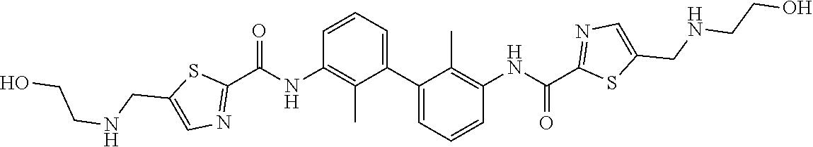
C1=C(CNCCO)SC(C(NC2=C(C)C(C3=CC=CC(NC(=O)C4=NC=C(CNCCO)S4)=C3C)=CC=C2)=O)=N1
